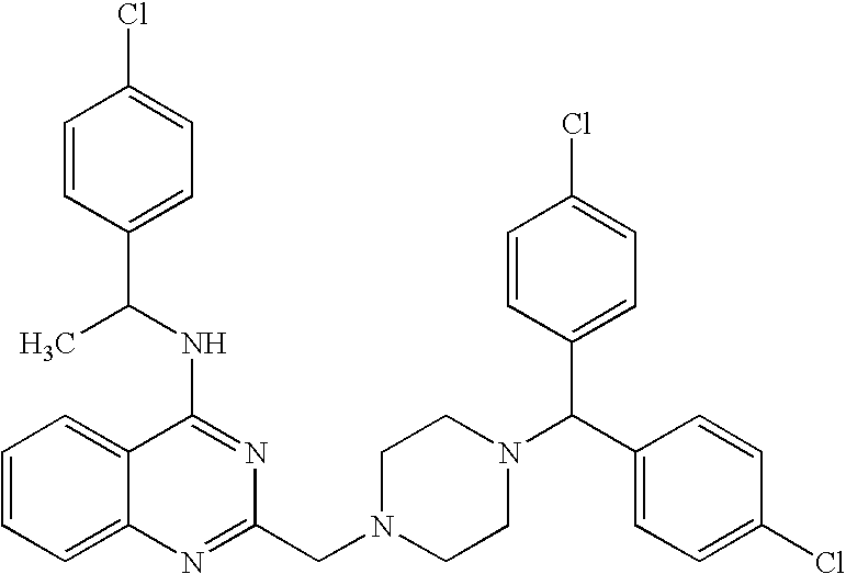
C(NC1=NC(CN2CCN(C(C3=CC=C(Cl)C=C3)C3=CC=C(Cl)C=C3)CC2)=NC2=CC=CC=C12)(C1=CC=C(Cl)C=C1)C
